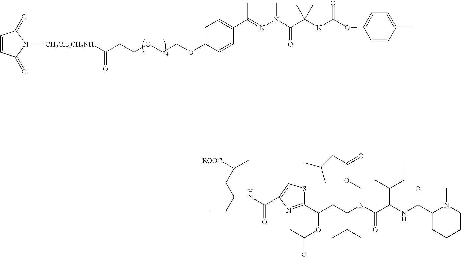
C1=CC(C)=CC=C1OC(N(C(C(N(N=C(C1=CC=C(OCCOCCC([CH2CH2CH2NH]N2C(=O)C=CC2=O)=O)C=C1)C)C)=O)(C)C)C)=O.CCC(NC(C1=CSC(C(CC(N(C(C(NC(C2N(C)CCCC2)=O)C(C)CC)=O)COC(CC(C)C)=O)C(C)C)OC(C)=O)=N1)=O)CC([ROOC])C
